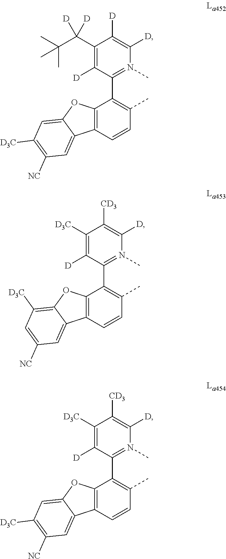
C1(C(C(C)(C)C)([D])[D])=C([D])C(C2=C(C)C=CC3=C2OC2=CC([D3C])=C([NC])C=C32)=N(C)C([D])=C1[D].C1([D3C])=C([D])C(C2=C(C)C=CC3=C2OC2=C([D3C])C=C([NC])C=C32)=N(C)C([D])=C1[CD3].C1([D3C])=C([D])C(C2=C(C)C=CC3=C2OC2=CC([D3C])=C([NC])C=C32)=N(C)C([D])=C1[CD3]
